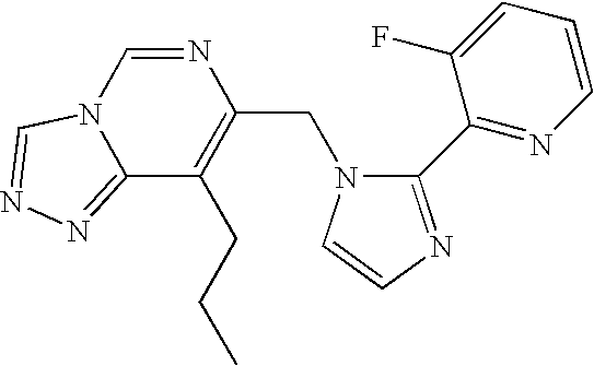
N1=CN2C(=NN=C2)C(CCC)=C1CN1C(C2=NC=CC=C2F)=NC=C1
